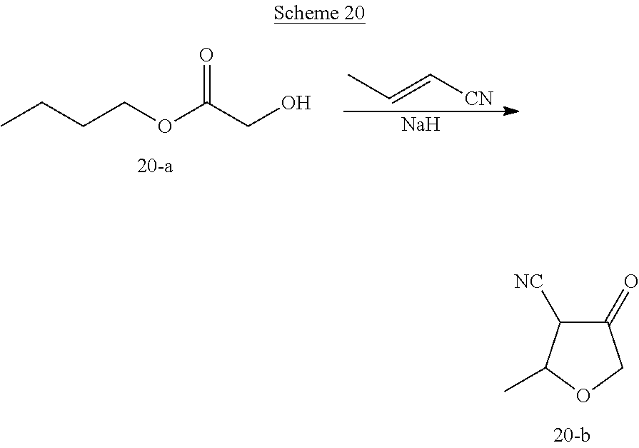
CCCCOC(CO)=O.CC=C[CN].[Na].C1(=O)C([NC])C(C)OC1
